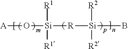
[A]O[Si]([R1])([R1])[R][Si]([R2])([R2])B
